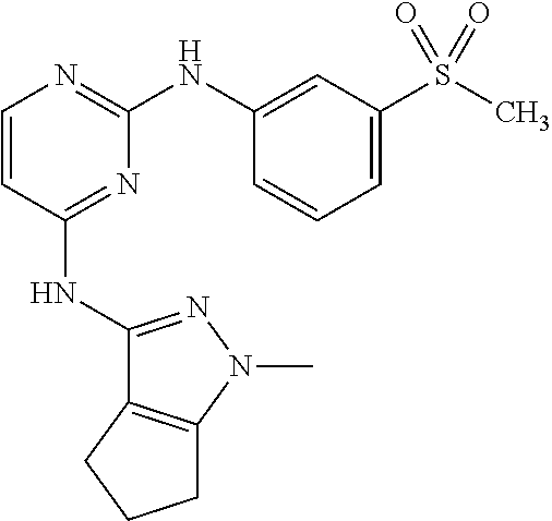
C1=CC(NC2=NN(C)C3=C2CCC3)=NC(NC2=CC(S(C)(=O)=O)=CC=C2)=N1
